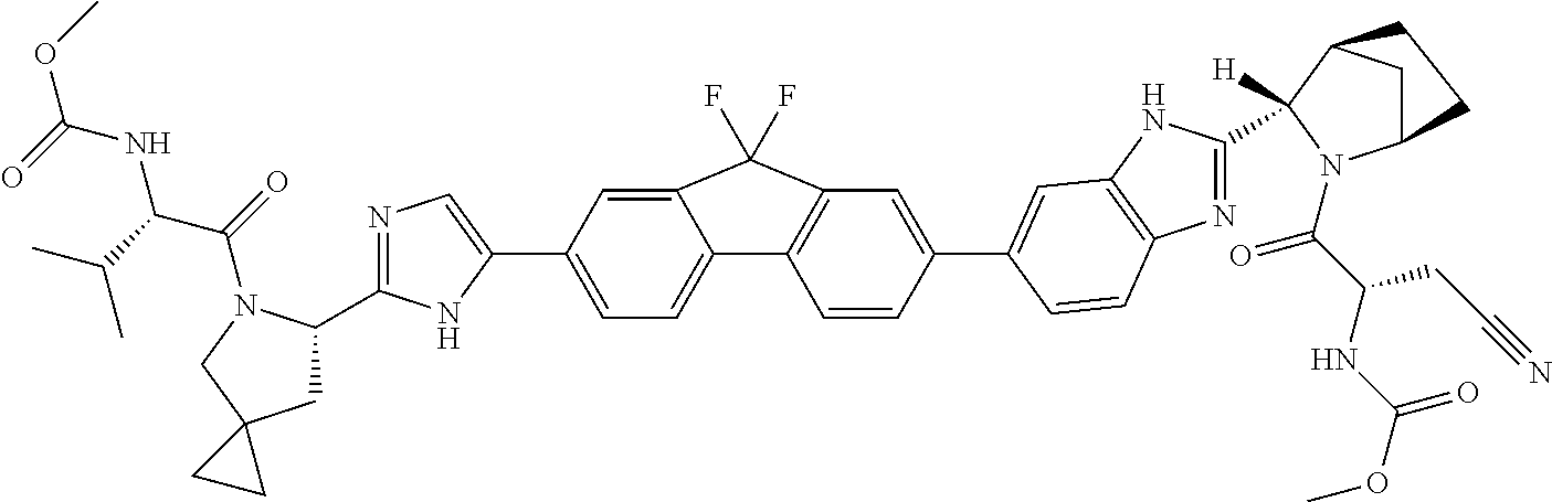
COC(=O)NC(C(=O)N1C(C2=NC=C(C3=CC=C4C(=C3)C(F)(F)C3=C4C=CC(C4=CC5=C(N=C(C6([H])C7CC(N6C(=O)C(CC#N)NC(OC)=O)CC7)N5)C=C4)=C3)N2)CC2(C1)CC2)C(C)C
